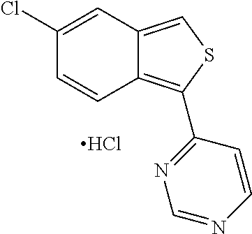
Cl.C1(Cl)=CC2=CSC(C3=NC=NC=C3)=C2C=C1
